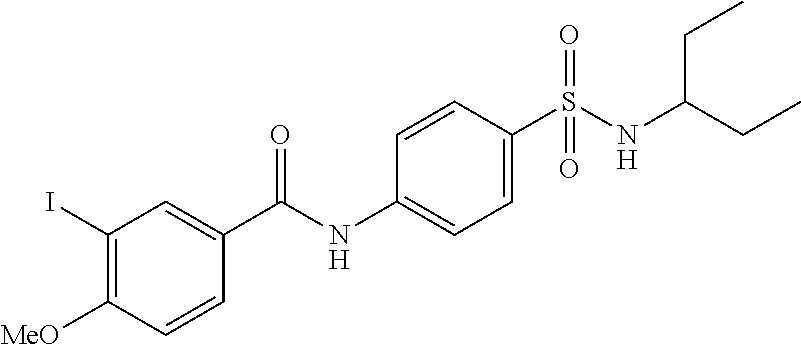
C1=CC(S(NC(CC)CC)(=O)=O)=CC=C1NC(=O)C1=CC(I)=C([MeO])C=C1
